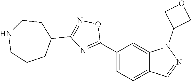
C1(C2=NC(C3CCNCCC3)=NO2)=CC=C2C(=C1)N(C1COC1)N=C2
